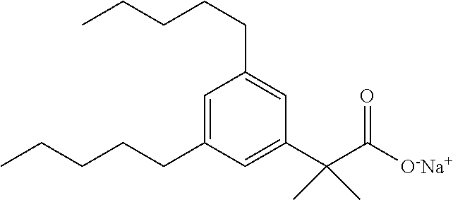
C1(C(C([O-Na+])=O)(C)C)=CC(CCCCC)=CC(CCCCC)=C1
